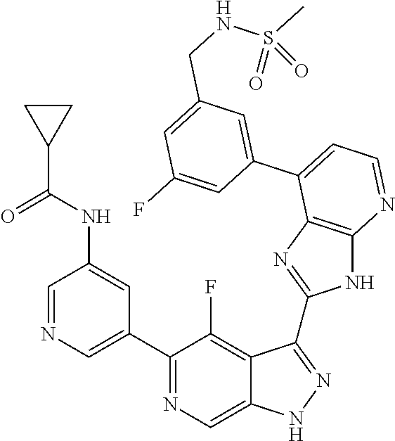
C1=NC=C(C2=NC=C3C(=C2F)C(C2=NC4=C(N2)N=CC=C4C2=CC(CNS(C)(=O)=O)=CC(F)=C2)=NN3)C=C1NC(C1CC1)=O
